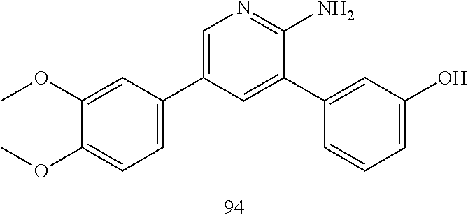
O(C)C1=CC=C(C2=CN=C(N)C(C3=CC(O)=CC=C3)=C2)C=C1OC
